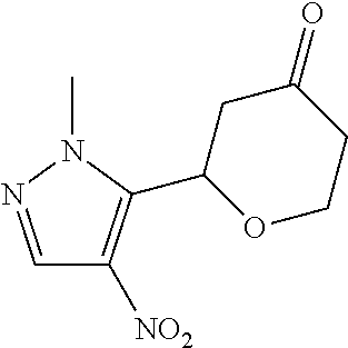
C1=NN(C)C(C2OCCC(=O)C2)=C1[NO2]
